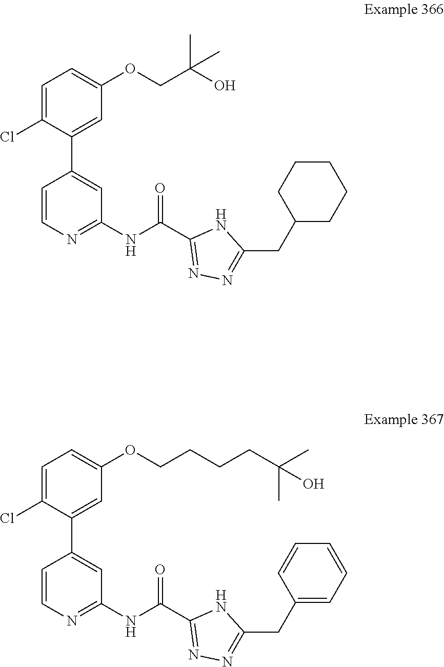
C1=C(Cl)C(C2=CC(NC(C3=NN=C(CC4CCCCC4)N3)=O)=NC=C2)=CC(OCC(O)(C)C)=C1.C1=C(Cl)C(C2=CC(NC(C3=NN=C(CC4=CC=CC=C4)N3)=O)=NC=C2)=CC(OCCCCC(C)(C)O)=C1
